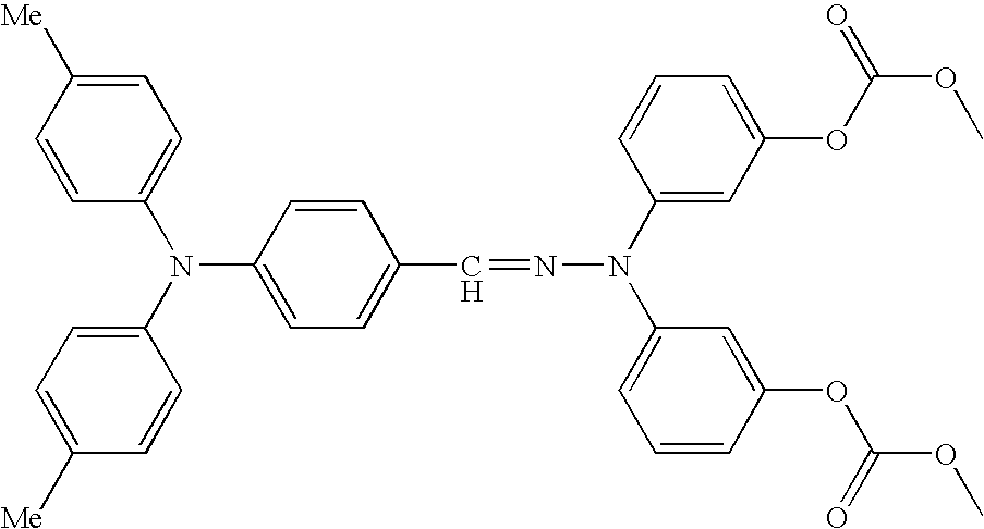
C1=C([Me])C=CC(N(C2=CC=C([Me])C=C2)C2=CC=C(C=NN(C3=CC(OC(OC)=O)=CC=C3)C3=CC=CC(OC(OC)=O)=C3)C=C2)=C1
